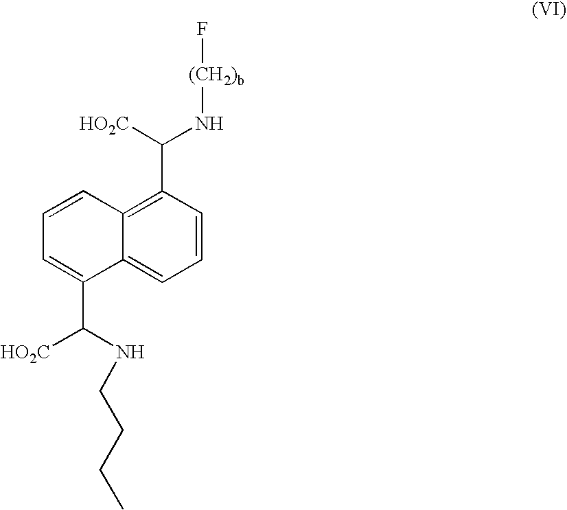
C1=CC(C([HO2C])N[(CH2)b]F)=C2C(=C1)C(C([HO2C])NCCCC)=CC=C2
